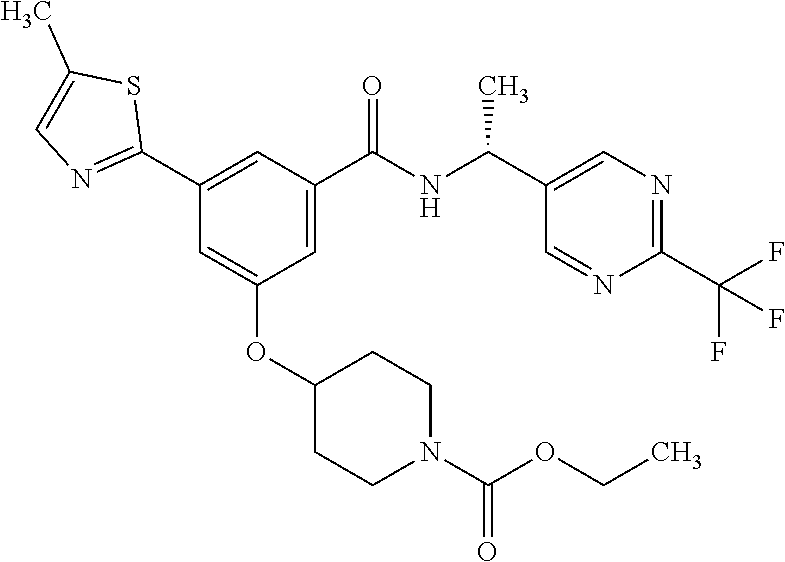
C1(OC2=CC(C3=NC=C(C)S3)=CC(C(NC(C3=CN=C(C(F)(F)F)N=C3)C)=O)=C2)CCN(C(OCC)=O)CC1
